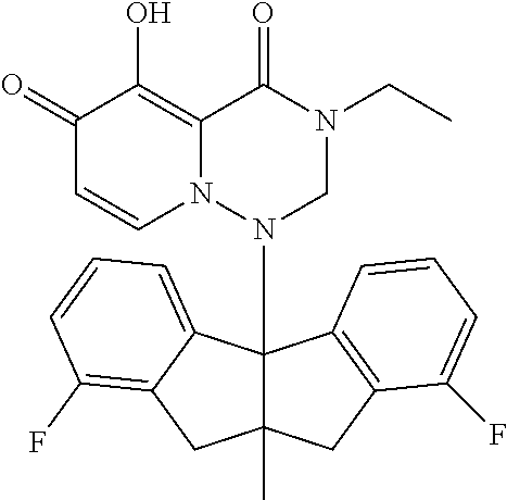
C1(=O)C=CN2C(=C1O)C(=O)N(CC)CN2C12C(C)(CC3=C1C=CC=C3F)CC1=C(F)C=CC=C21
